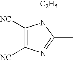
C1([NC])=C([NC])N=C(C)N1[C2H5]
